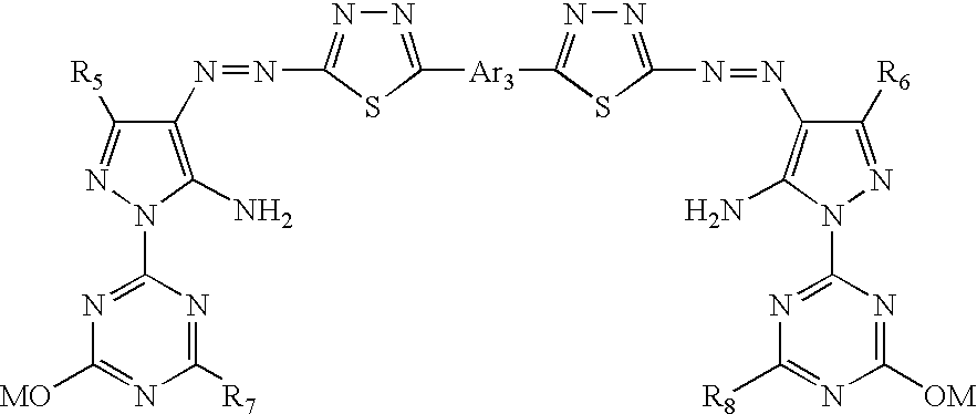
N1=C(N2N=C([R5])C(N=NC3=NN=C([Ar3]C4=NN=C(N=NC5=C(N)N(C6=NC([R8])=NC([OM])=N6)N=C5[R6])S4)S3)=C2N)N=C([R7])N=C1[MO]
